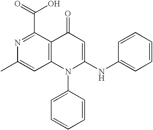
C12=C(C(C(=O)O)=NC(C)=C1)C(=O)C=C(NC1=CC=CC=C1)N2C1=CC=CC=C1
